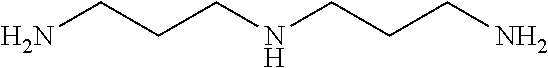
C(CCNCCCN)N
